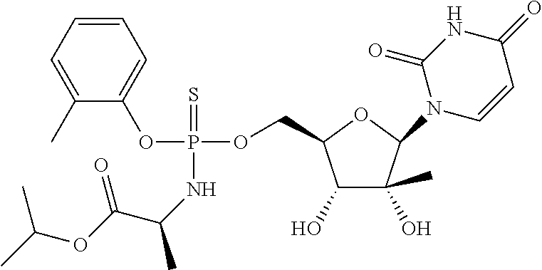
C1(C)=CC=CC=C1OP(NC(C)C(OC(C)C)=O)(OCC1C(O)C(C)(O)C(N2C=CC(=O)NC2=O)O1)=S
